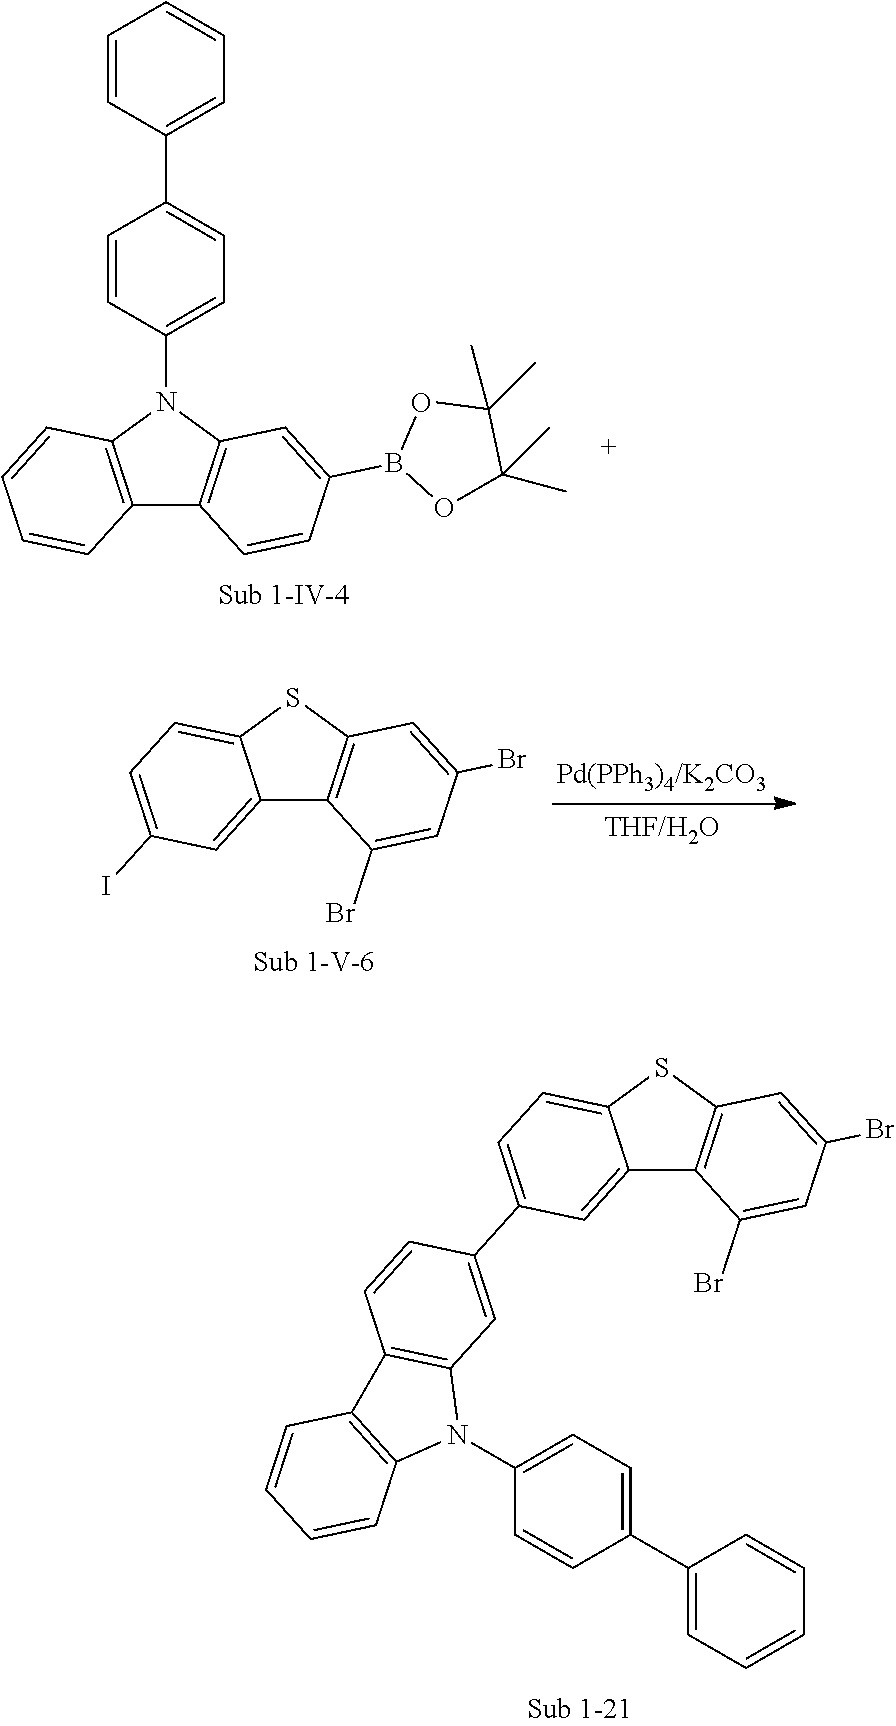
C12=CC(C3=CC4=C(C=C3)C3=C(N4C4=CC=C(C5=CC=CC=C5)C=C4)C=CC=C3)=CC=C1SC1=C2C(Br)=CC(Br)=C1.C12=C(N(C3=CC=C(C4=CC=CC=C4)C=C3)C3=C1C=CC(B1OC(C)(C)C(C)(C)O1)=C3)C=CC=C2.C12=CC(I)=CC=C1SC1=C2C(Br)=CC(Br)=C1
